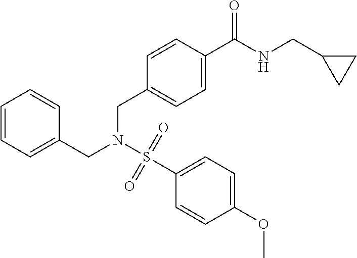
C1=CC=C(CN(CC2=CC=C(C(NCC3CC3)=O)C=C2)S(=O)(=O)C2=CC=C(OC)C=C2)C=C1
